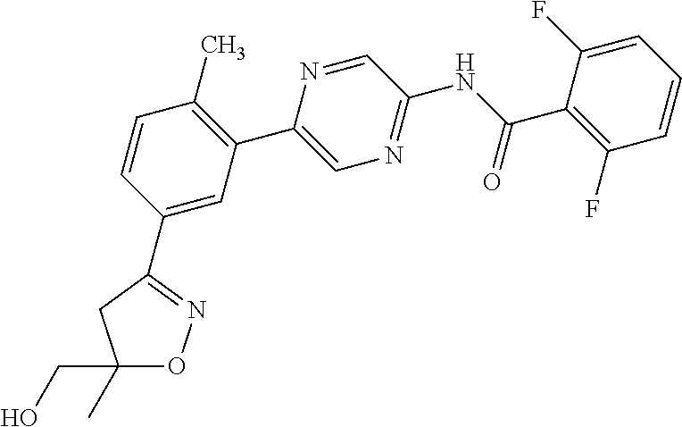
C1(C)(CO)ON=C(C2=CC(C3=CN=C(NC(C4=C(F)C=CC=C4F)=O)C=N3)=C(C)C=C2)C1
